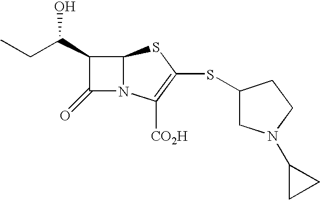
C12N(C([CO2H])=C(SC3CN(C4CC4)CC3)S1)C(=O)C2C(O)CC
